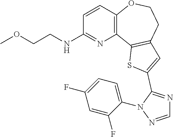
C1=CC2=C(N=C1NCCOC)C1=C(CCO2)C=C(C2=NC=NN2C2=CC=C(F)C=C2F)S1
